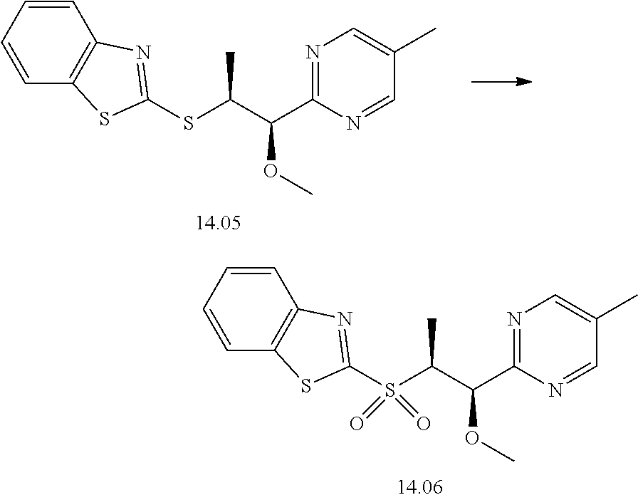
N1=C(C(C(S(C2=NC3=C(C=CC=C3)S2)(=O)=O)C)OC)N=CC(C)=C1.N1=C(C(C(SC2=NC3=C(C=CC=C3)S2)C)OC)N=CC(C)=C1
